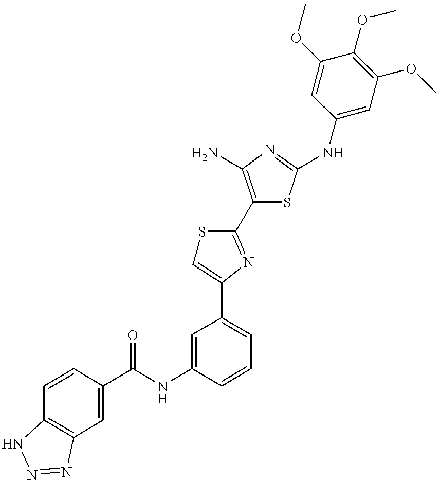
C1(C(NC2=CC(C3=CSC(C4=C(N)N=C(NC5=CC(OC)=C(OC)C(OC)=C5)S4)=N3)=CC=C2)=O)=CC2=C(C=C1)NN=N2
